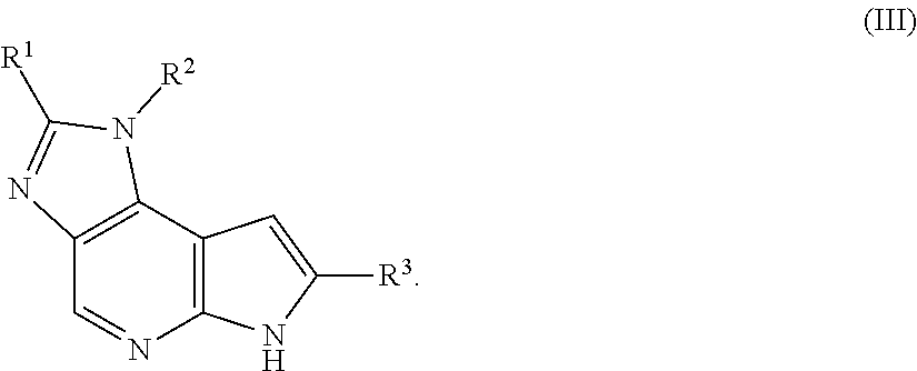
C12=C(C3=C(N=C1)NC([R3])=C3)N([R2])C([R1])=N2
